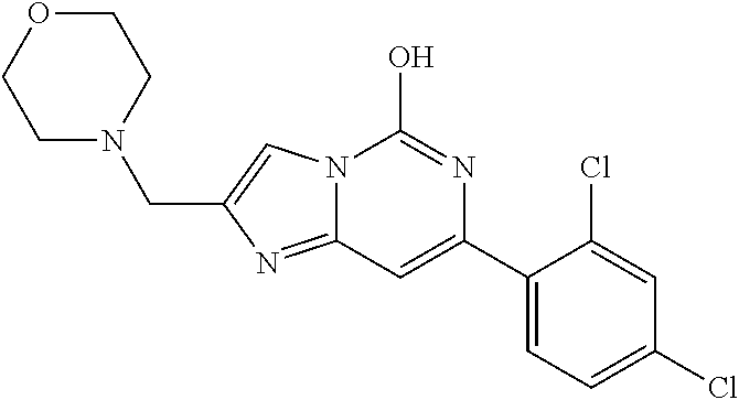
N12C(=NC(CN3CCOCC3)=C1)C=C(C1=CC=C(Cl)C=C1Cl)N=C2O
